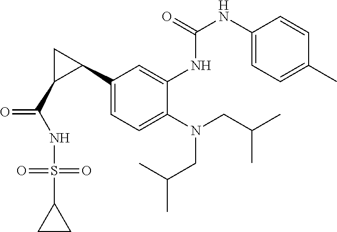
C1(C2CC2C(NS(C2CC2)(=O)=O)=O)=CC=C(N(CC(C)C)CC(C)C)C(NC(NC2=CC=C(C)C=C2)=O)=C1
